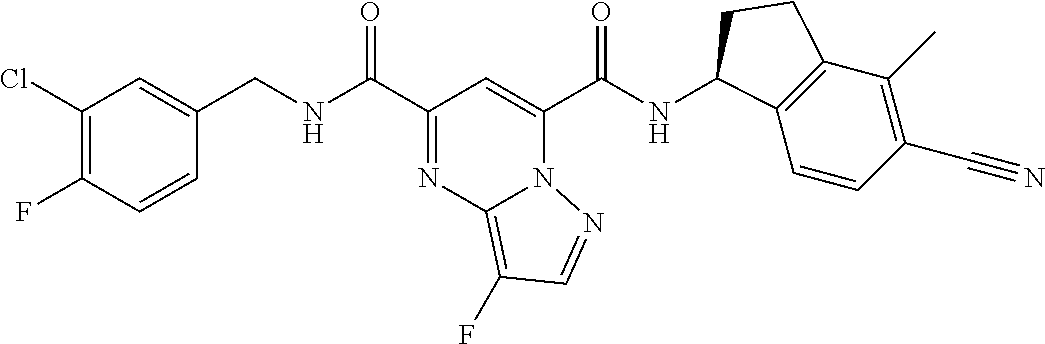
C1=CC(F)=C(Cl)C=C1CNC(=O)C1=NC2=C(F)C=NN2C(C(NC2C3=C(C(C)=C(C#N)C=C3)CC2)=O)=C1
